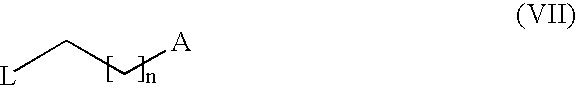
[L]CC[A]
